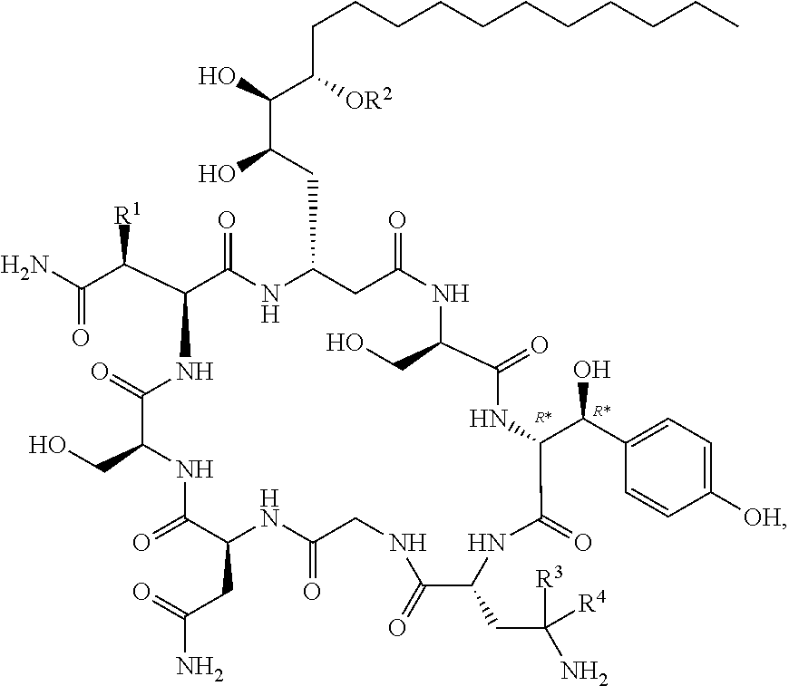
C1(C(C(N)=O)[R1])C(=O)NC(CC(C(O)C([OR2])CCCCCCCCCCC)O)CC(=O)NC(CO)C(=O)NC(C(C2=CC=C([OH])C=C2)O)C(=O)NC(CC([R4])(N)[R3])C(=O)NCC(=O)NC(CC(=O)N)C(=O)NC(CO)C(=O)N1
